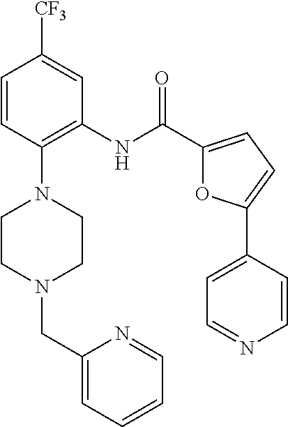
C1=CC(N2CCN(CC3=CC=CC=N3)CC2)=C(NC(C2=CC=C(C3=CC=NC=C3)O2)=O)C=C1[CF3]
